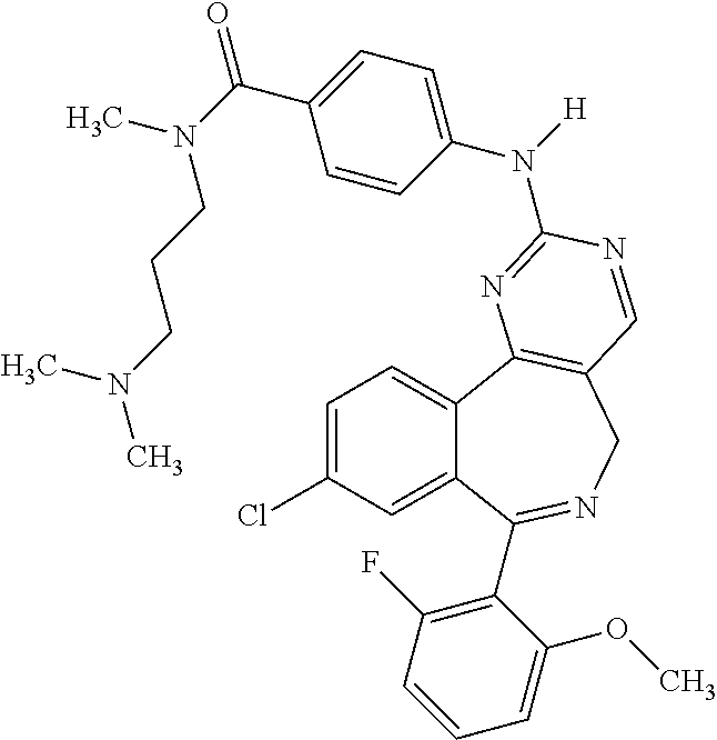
C1=C(Cl)C=C2C(=C1)C1=C(CN=C2C2=C(F)C=CC=C2OC)C=NC(N(C2=CC=C(C(=O)N(C)CCCN(C)C)C=C2)[H])=N1
